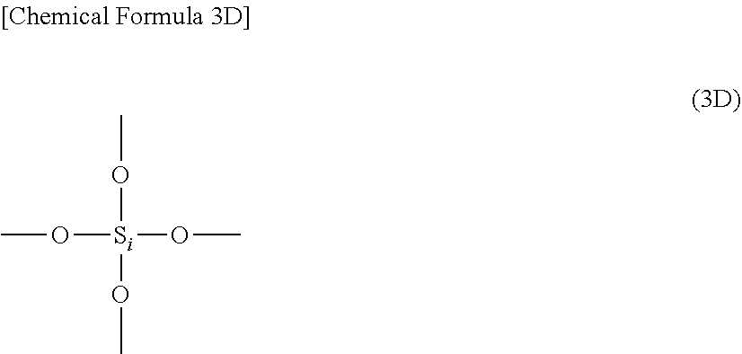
O([Si](OC)(OC)OC)C
